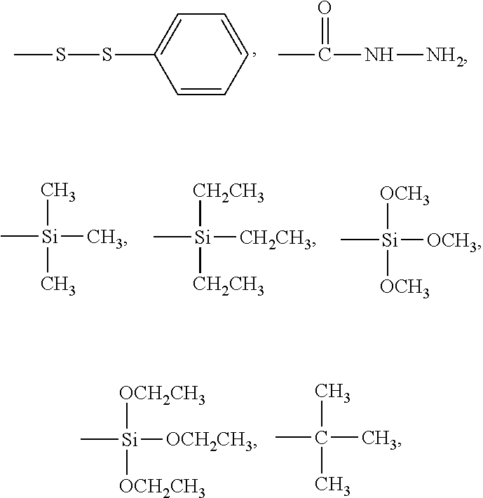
C1=CC(SSC)=CC=C1.CC(N[NH2])=O.C[Si](C)(C)C.[CH2CH3][Si](C)([CH2CH3])[CH2CH3].[OCH3][Si](C)([OCH3])[OCH3].CC(C)(C)C.[OCH2CH3][Si](C)([OCH2CH3])[OCH2CH3]
